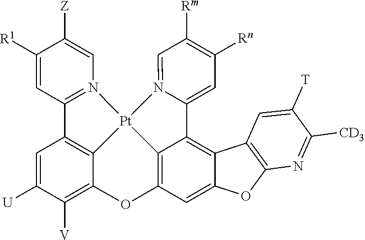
C1([R1])=CC2=N(C=C1[Z])[Pt]13C4=C2C=C([U])C([V])=C4OC2=C1C(=C1C(=C2)OC2=C1C=C([T])C([CD3])=N2)C1=CC([Rn])=C([Rm])C=N13
